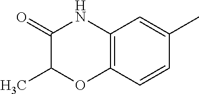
C1=CC2=C(C=C1C)NC(=O)C(C)O2
